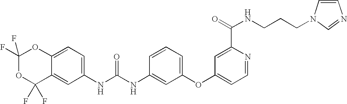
C1(F)(F)OC(F)(F)C2=CC(NC(NC3=CC(OC4=CC=NC(C(=O)NCCCN5C=CN=C5)=C4)=CC=C3)=O)=CC=C2O1
